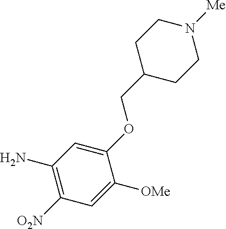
C1(N)=C([O2N])C=C([OMe])C(OCC2CCN([Me])CC2)=C1
